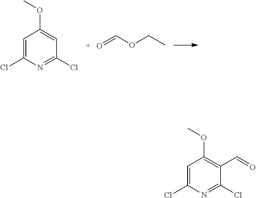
C1=C(Cl)N=C(Cl)C=C1OC.C(OCC)=O.C1=C(Cl)N=C(Cl)C(C=O)=C1OC
